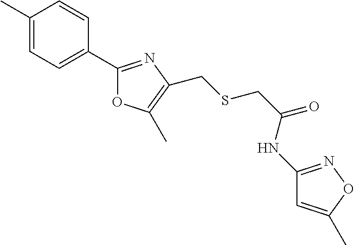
C1(C)=CC=C(C2=NC(CSCC(=O)NC3=NOC(C)=C3)=C(C)O2)C=C1
